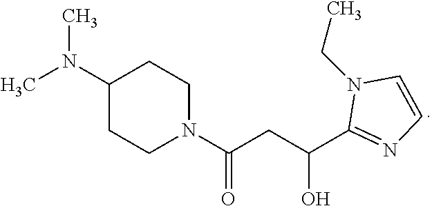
N1(CC)C(C(CC(N2CCC(N(C)C)CC2)=O)O)=NC=C1
